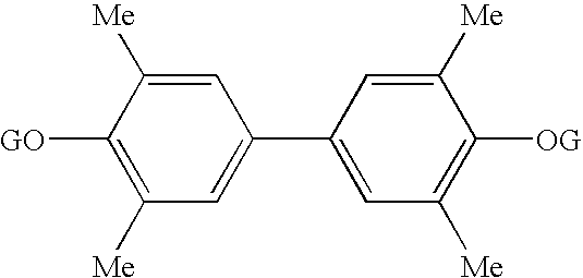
C1=C([Me])C([GO])=C([Me])C=C1C1=CC([Me])=C([OG])C([Me])=C1
